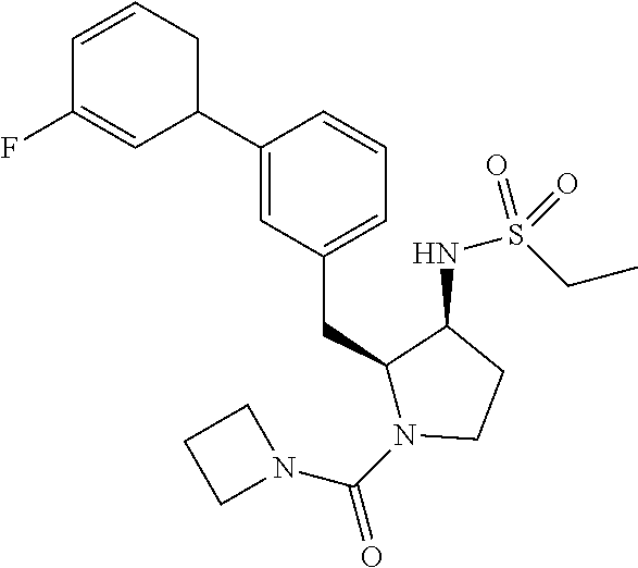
C1(C2=CC(CC3N(C(N4CCC4)=O)CCC3NS(CC)(=O)=O)=CC=C2)CC=CC(F)=C1
